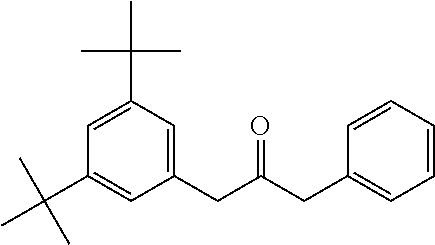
C1(CC(CC2=CC=CC=C2)=O)=CC(C(C)(C)C)=CC(C(C)(C)C)=C1
